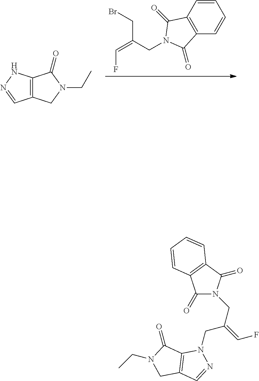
C12=C(CN(CC)C1=O)C=NN2.C1=CC2=C(C=C1)C(=O)N(CC(=CF)CBr)C2=O.C1(=O)N(CC(=CF)CN2C3=C(CN(CC)C3=O)C=N2)C(=O)C2=C1C=CC=C2
